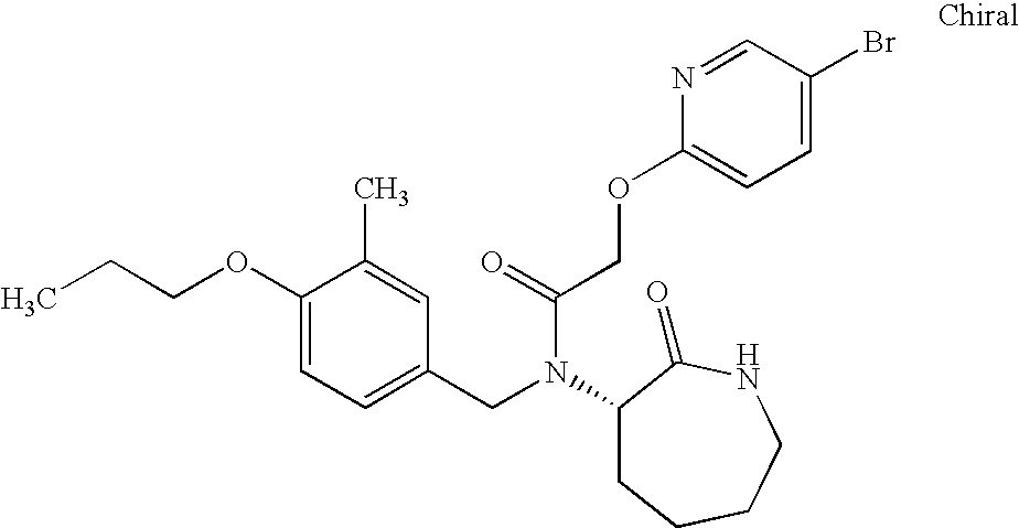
C1(CN(C(COC2=CC=C(Br)C=N2)=O)C2CCCCNC2=O)=CC=C(OCCC)C(C)=C1
